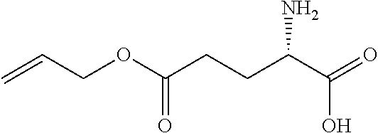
C(OC(CCC(C(=O)O)N)=O)C=C
